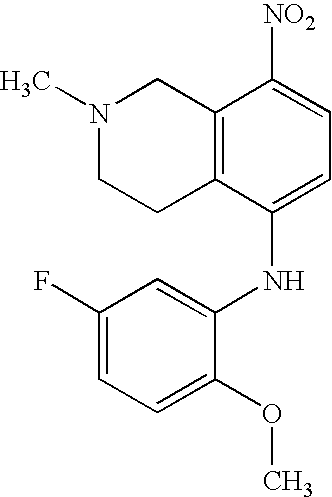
N1(C)CCC2=C(C1)C([NO2])=CC=C2NC1=CC(F)=CC=C1OC
